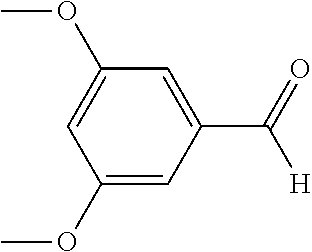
C1(OC)=CC(C(=O)[H])=CC(OC)=C1
